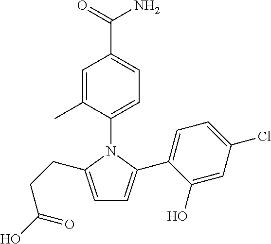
C1=C(CCC(=O)O)N(C2=CC=C(C(=O)N)C=C2C)C(C2=CC=C(Cl)C=C2O)=C1
